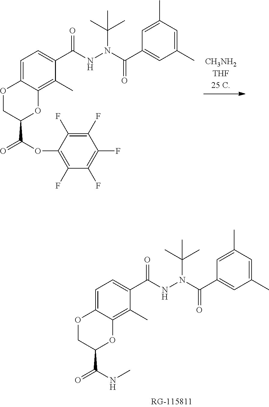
O1CC(C(NC)=O)OC2=C(C)C(C(NN(C(C3=CC(C)=CC(C)=C3)=O)C(C)(C)C)=O)=CC=C12.O1CC(C(OC2=C(F)C(F)=C(F)C(F)=C2F)=O)OC2=C(C)C(C(NN(C(C3=CC(C)=CC(C)=C3)=O)C(C)(C)C)=O)=CC=C12
